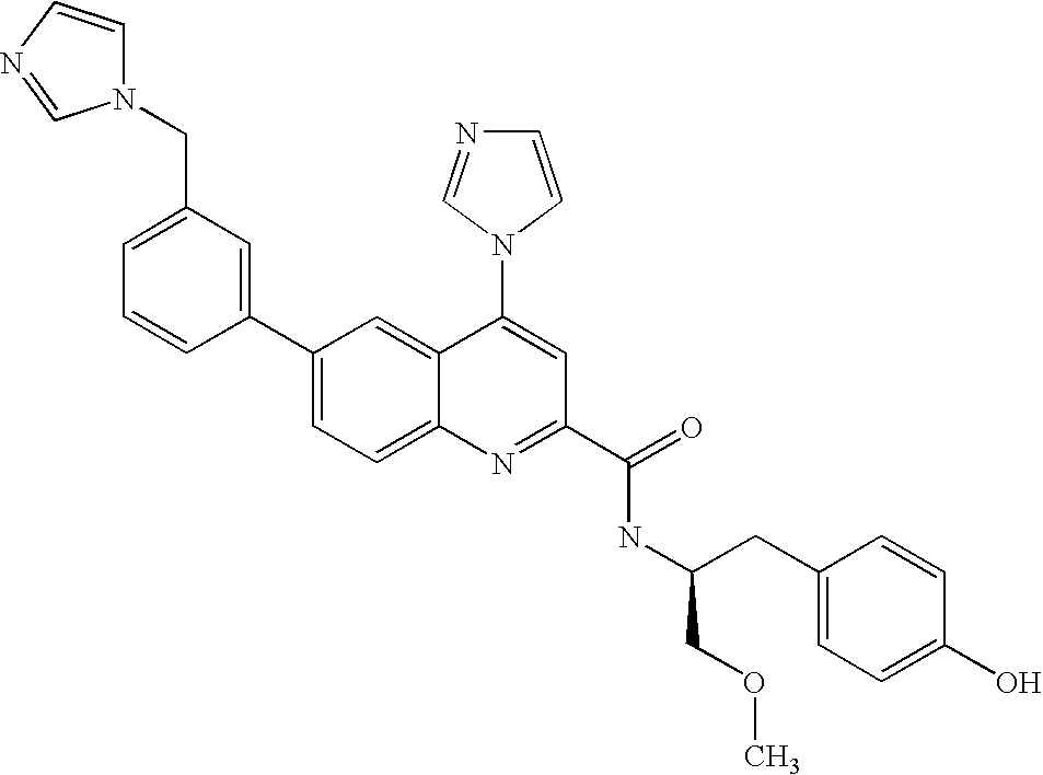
C1(C2=CC=C3C(=C2)C(N2C=CN=C2)=CC(C(=O)NC(CC2=CC=C(O)C=C2)COC)=N3)=CC(CN2C=CN=C2)=CC=C1
